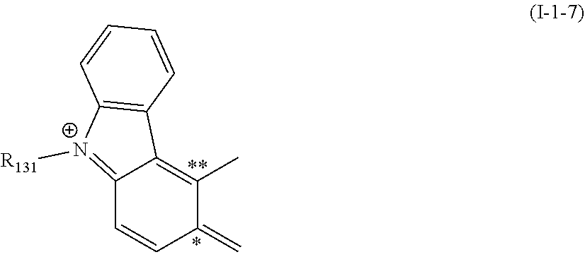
C12=C(C)C(=C)C=CC1=[N+]([R131])C1=C2C=CC=C1
